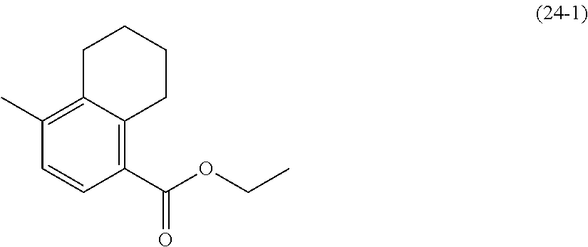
C1(C)=C2C(=C(C(OCC)=O)C=C1)CCCC2
